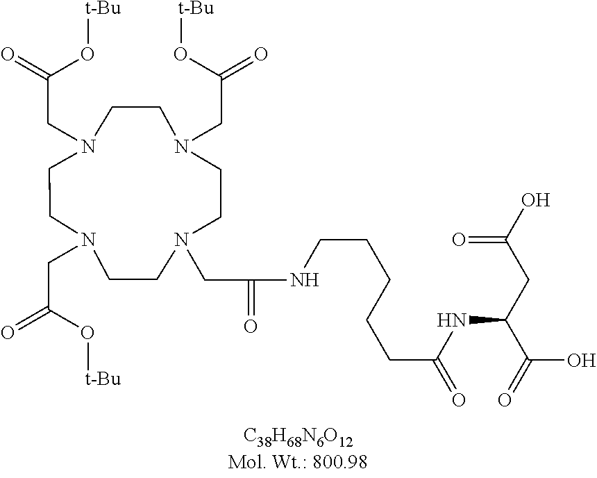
N1(CC(=O)O[t-Bu])CCN(CC(=O)O[t-Bu])CCN(CC(=O)O[t-Bu])CCN(CC(=O)NCCCCCC(=O)NC(CC(O)=O)C(O)=O)CC1
